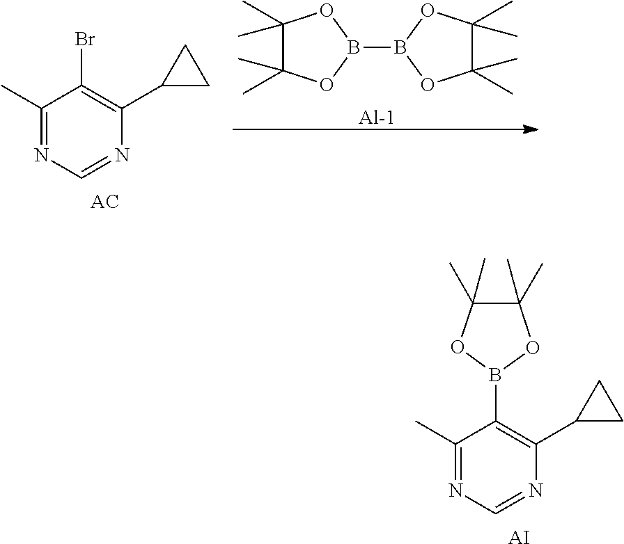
C1(C)=NC=NC(C2CC2)=C1B1OC(C)(C)C(C)(C)O1.[AI].C1(C)=NC=NC(C2CC2)=C1Br.C1(C)(C)C(C)(C)OB(B2OC(C)(C)C(C)(C)O2)O1.[Al]
